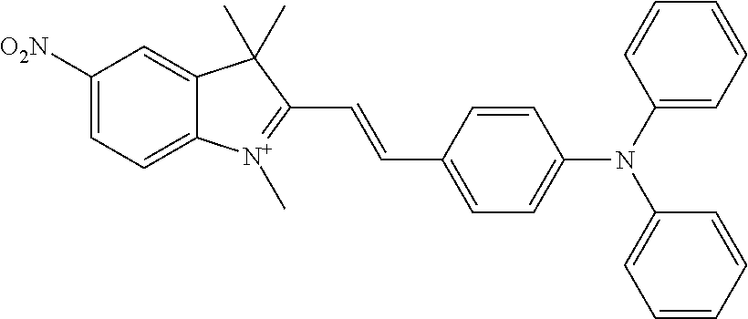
C1([O2N])=CC=C2C(=C1)C(C)(C)C(C=CC1=CC=C(N(C3=CC=CC=C3)C3=CC=CC=C3)C=C1)=[N+]2C
